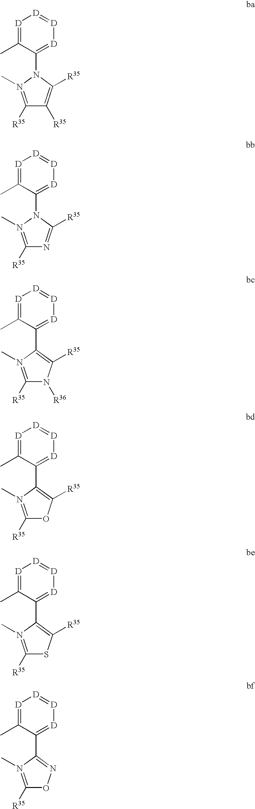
[D]1=C(C)C(N2N(C)=C([R35])C([R35])=C2[R35])=[D][D]=[D]1.[D]1=C(C)C(N2N(C)=C([R35])N=C2[R35])=[D][D]=[D]1.[D]1=C(C)C(C2=C([R35])N([R36])C([R35])=N2C)=[D][D]=[D]1.[D]1=C(C)C(C2=C([R35])OC([R35])=N2C)=[D][D]=[D]1.[D]1=C(C)C(C2=C([R35])SC([R35])=N2C)=[D][D]=[D]1.[D]1=C(C)C(C2=NOC([R35])=N2C)=[D][D]=[D]1
